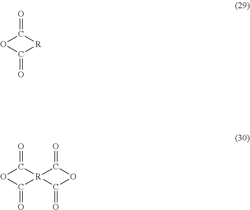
O=C1[R]C(=O)O1.O=C1OC(=O)[R]12C(=O)OC2=O
